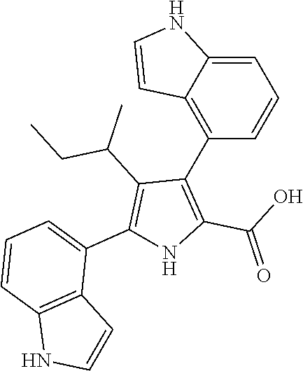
C1=C2C(=C(C3=C(C(O)=O)NC(C4=CC=CC5=C4C=CN5)=C3C(CC)C)C=C1)C=CN2
